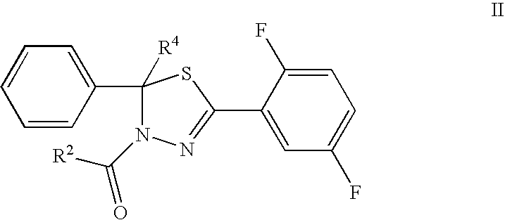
C1=C(F)C(C2=NN(C(=O)[R2])C(C3=CC=CC=C3)([R4])S2)=CC(F)=C1
